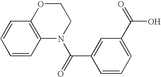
C1=CC2=C(C=C1)OCCN2C(=O)C1=CC(C(=O)O)=CC=C1
